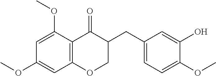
C12=C(C(OC)=CC(OC)=C1)C(=O)C(CC1=CC=C(OC)C(O)=C1)CO2
